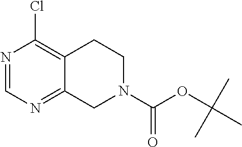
N1=CN=C2C(=C1Cl)CCN(C(OC(C)(C)C)=O)C2
